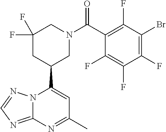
N12C(=NC=N1)N=C(C)C=C2C1CN(C(C2=C(F)C(Br)=C(F)C(F)=C2F)=O)CC(F)(F)C1
